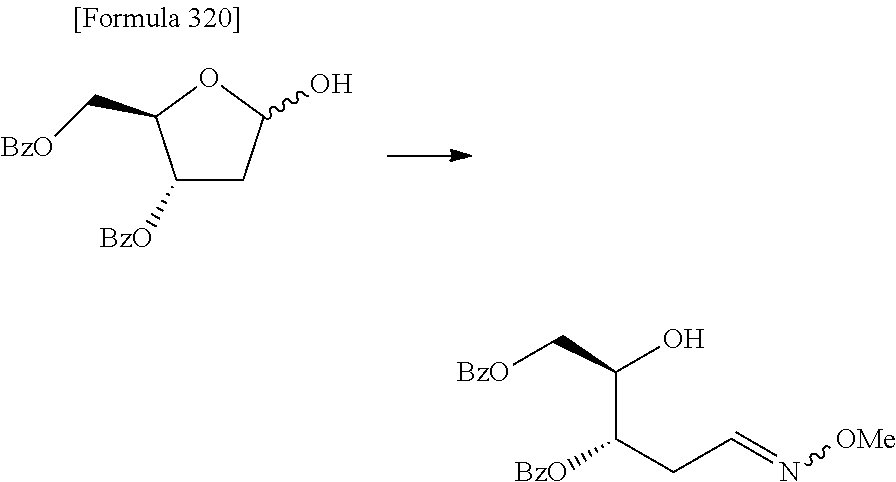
[BzO]C1CC(O)OC1C[BzO].C([BzO])C(O)C(CC=N[OMe])[BzO]
